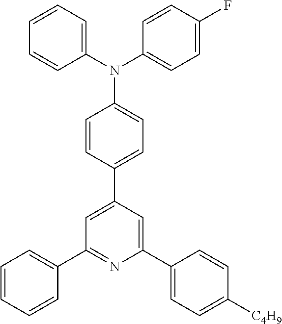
C1=CC=CC(C2=NC(C3=CC=C([C4H9])C=C3)=CC(C3=CC=C(N(C4=CC=CC=C4)C4=CC=C(F)C=C4)C=C3)=C2)=C1
